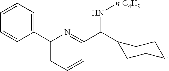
C1=CC=C(C2=CC=CC(C(N[n-C4H9])C3CCCCC3)=N2)C=C1
